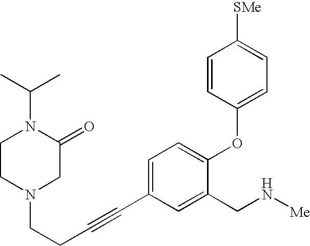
N1(CCC#CC2=CC=C(OC3=CC=C([SMe])C=C3)C(CN[Me])=C2)CC(=O)N(C(C)C)CC1
